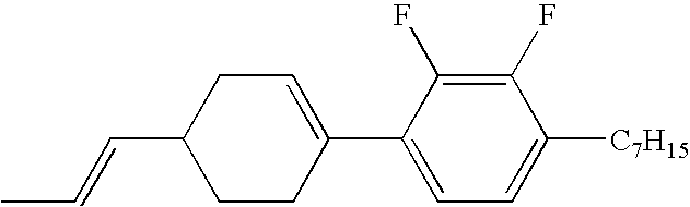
C1(F)=C(F)C(C2=CCC(C=CC)CC2)=CC=C1[C7H15]
